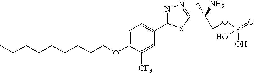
C1=C(OCCCCCCCCC)C([CF3])=CC(C2=NN=C(C(N)(C)COP(=O)(O)O)S2)=C1
